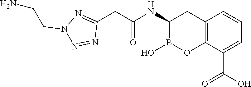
C12=C(C(C(O)=O)=CC=C1)OB(O)C(NC(=O)CC1=NN(CCN)N=N1)C2
